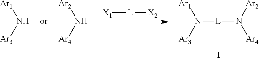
[X1][L][X2].[Ar1]N([Ar3])[L]N([Ar2])[Ar4].I.[Ar2]N[Ar4].[Ar1]N[Ar3]
